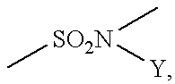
C[SO2N](C)[Y]
